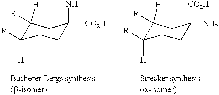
C1([R])([H])C([H])([R])CCC([CO2H])(N)C1.C1([R])([H])C([H])([R])CCC(N)([CO2H])C1
